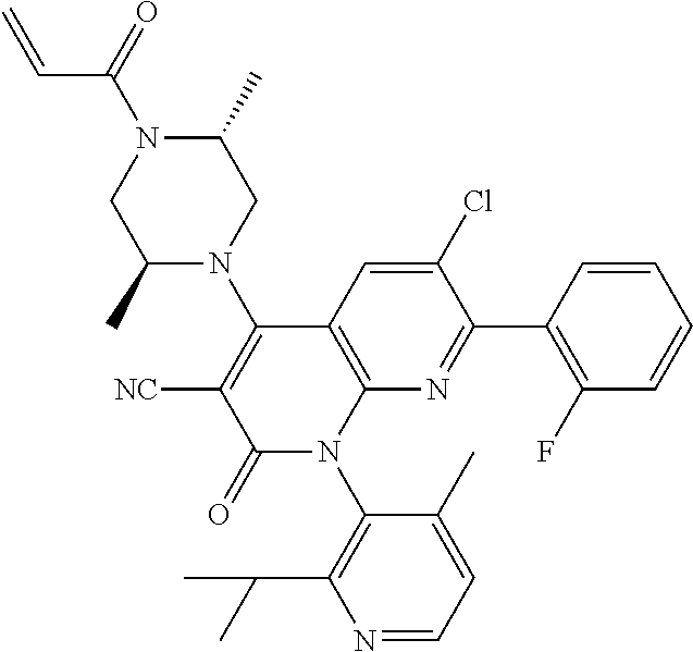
C=CC(N1CC(C)N(C2=C([NC])C(=O)N(C3=C(C(C)C)N=CC=C3C)C3=C2C=C(Cl)C(C2=C(F)C=CC=C2)=N3)CC1C)=O
